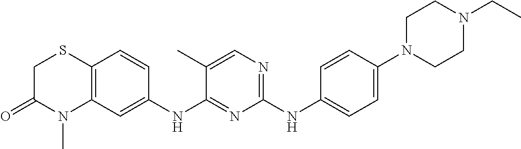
C1(NC2=CC=C(N3CCN(CC)CC3)C=C2)=NC=C(C)C(NC2=CC3=C(C=C2)SCC(=O)N3C)=N1
